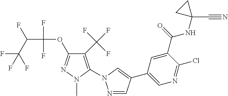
C1(C(F)(F)F)=C(N2N=CC(C3=CN=C(Cl)C(C(=O)NC4(C#N)CC4)=C3)=C2)N(C)N=C1OC(C(C(F)(F)F)F)(F)F
